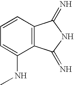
C12=C(C=CC=C1NC)C(=N)NC2=N
